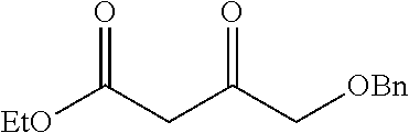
O=C(CC(C[OBn])=O)[EtO]
